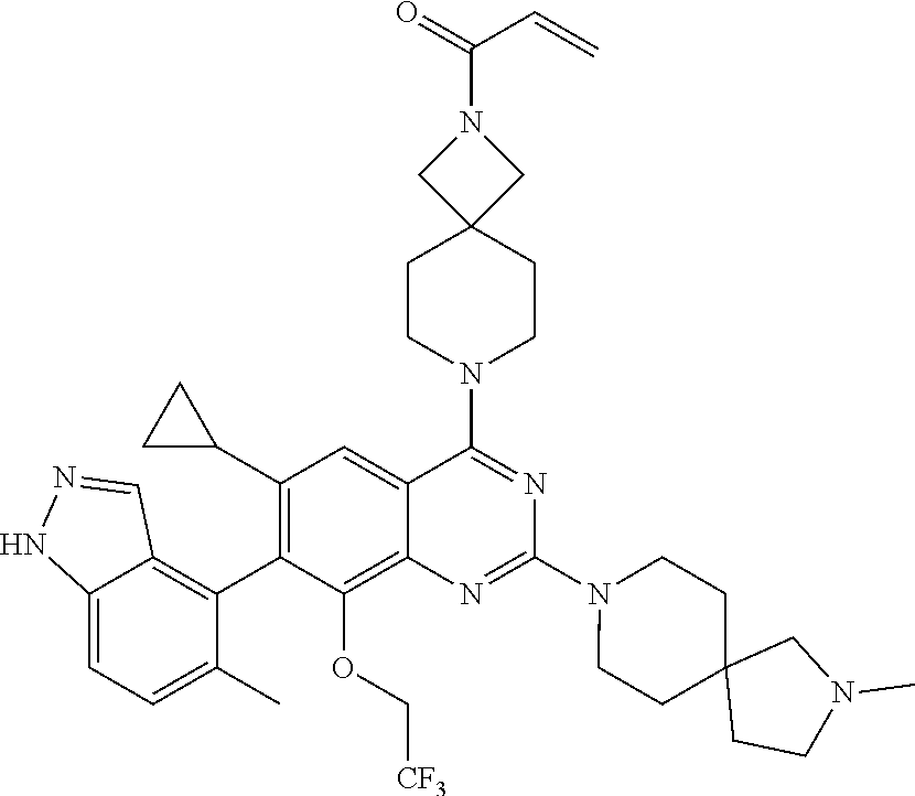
C12=CC=C(C)C(C3=C(C4CC4)C=C4C(=C3OC[CF3])N=C(N3CCC5(CC3)CCN(C)C5)N=C4N3CCC4(CC3)CN(C(=O)C=C)C4)=C1C=NN2
